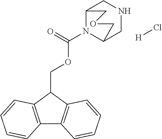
C12=C(C(COC(N3C4CNCC3COC4)=O)C3=C1C=CC=C3)C=CC=C2.[H]Cl
